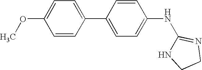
C1(OC)=CC=C(C2=CC=C(NC3=NCCN3)C=C2)C=C1
